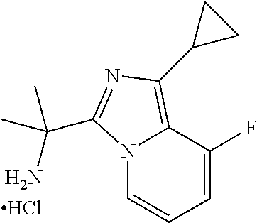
N12C=CC=C(F)C1=C(C1CC1)N=C2C(N)(C)C.Cl
